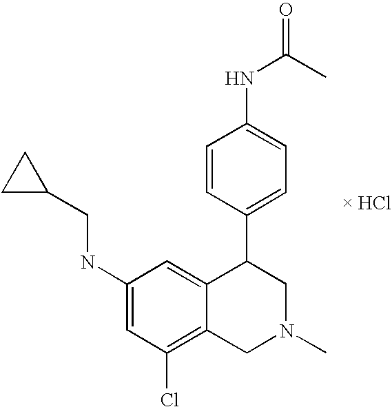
C1=CC(C2C3=CC(NCC4CC4)=CC(Cl)=C3CN(C)C2)=CC=C1NC(C)=O
